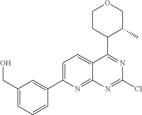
OCC1=CC=CC(C2=CC=C3C(=N2)N=C(Cl)N=C3C2CCOCC2C)=C1
